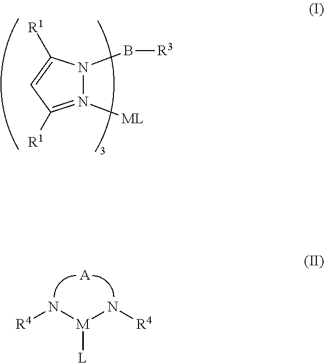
N1([ML])=C([R1])C=C([R1])N1B[R3].[L][M](N[R4])N[R4].[A]
